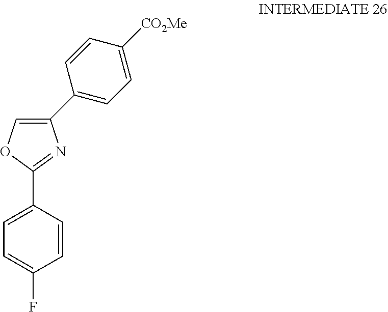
C1=CC(C2=NC(C3=CC=C([CO2Me])C=C3)=CO2)=CC=C1F
